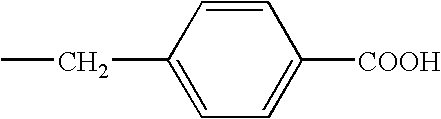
C1=C([COOH])C=CC(CC)=C1
